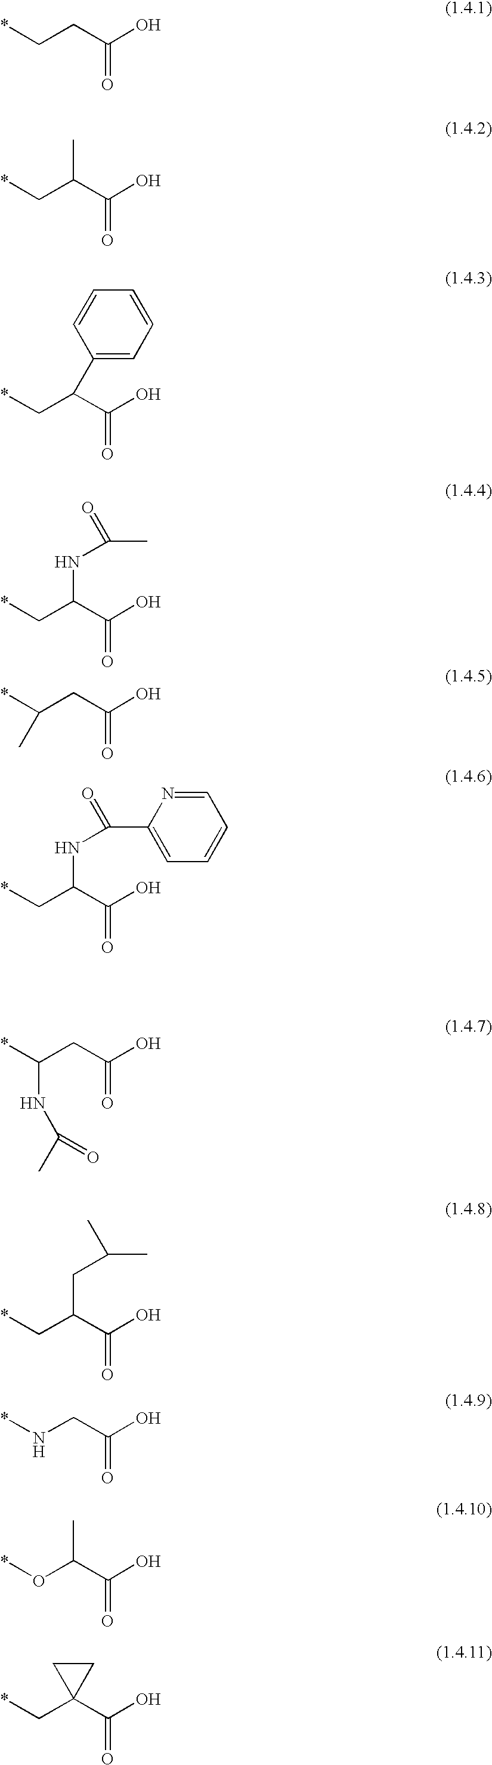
*CC(C(O)=O)NC(C1=CC=CC=N1)=O.*C(CC(O)=O)NC(C)=O.*CCC(O)=O.*CC(C(O)=O)C.*CC(C(O)=O)C1=CC=CC=C1.*CC(C(O)=O)NC(C)=O.*C(CC(O)=O)C.*CC(C(O)=O)CC(C)C.*NCC(O)=O.*OC(C(O)=O)C.*CC1(C(O)=O)CC1
